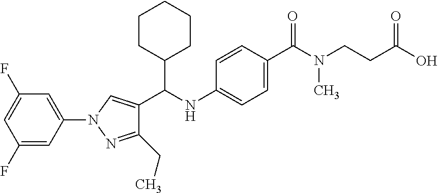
N1(C2=CC(F)=CC(F)=C2)N=C(CC)C(C(NC2=CC=C(C(N(CCC(O)=O)C)=O)C=C2)C2CCCCC2)=C1
